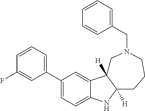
C1(C2=CC=CC(F)=C2)=CC=C2C(=C1)C1([H])C([H])(N2)CCCN(CC2=CC=CC=C2)C1
